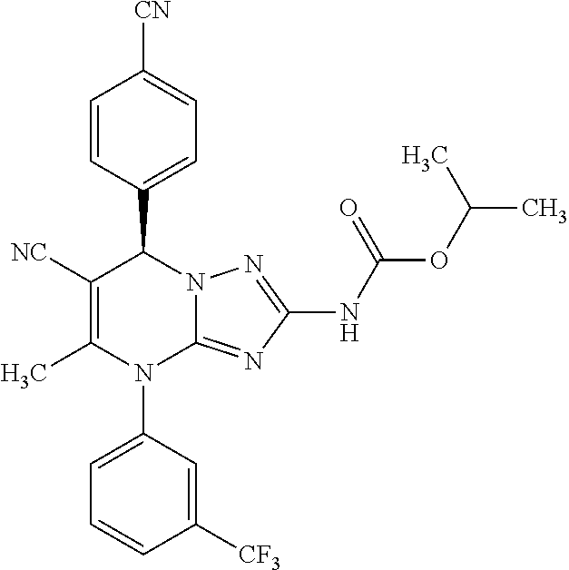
C1=CC(C2C([NC])=C(C)N(C3=CC=CC([CF3])=C3)C3=NC(NC(OC(C)C)=O)=NN23)=CC=C1[CN]
